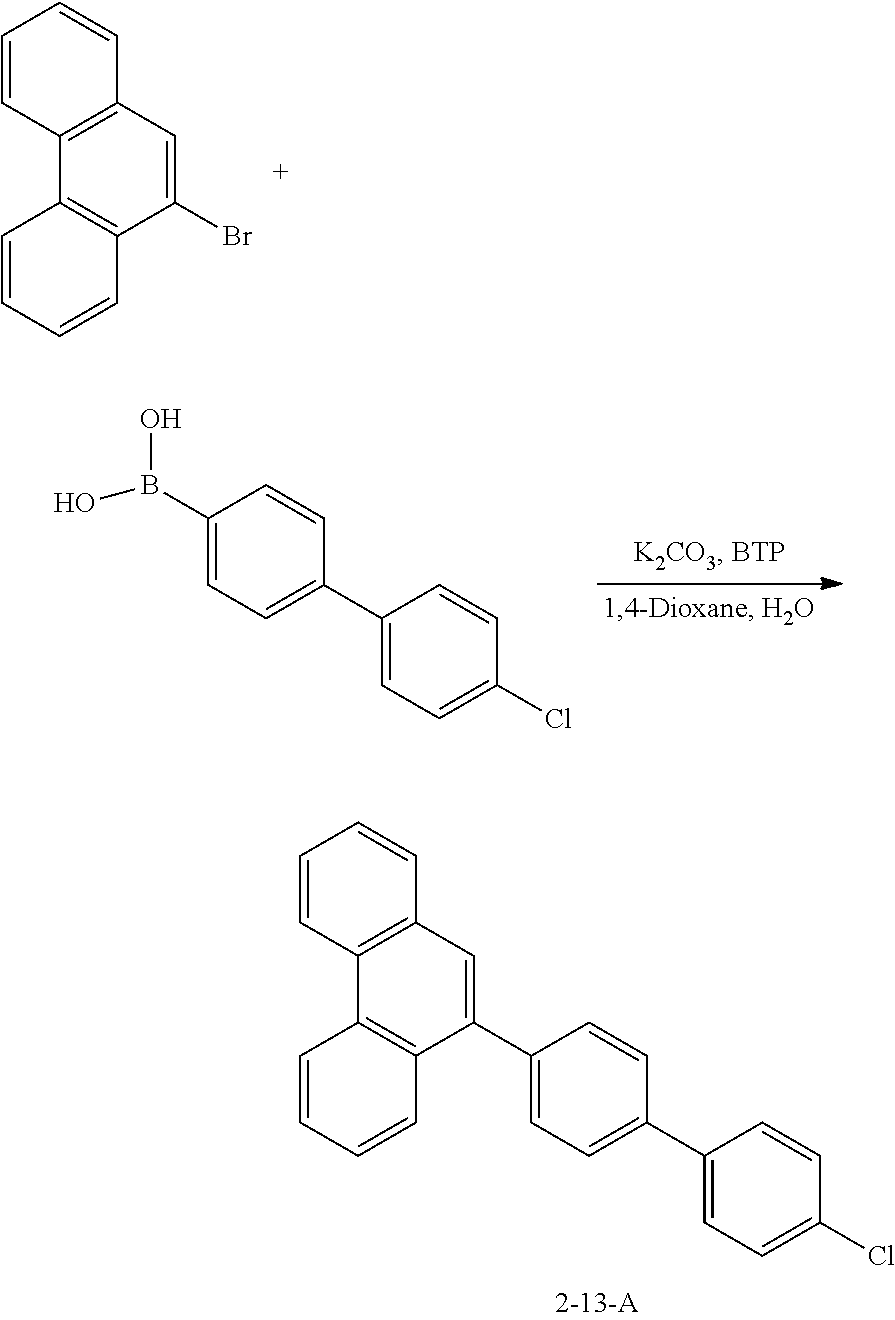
C1(Br)=CC2=C(C3=C1C=CC=C3)C=CC=C2.C1(C2=CC=C(B(O)O)C=C2)=CC=C(Cl)C=C1.C1(C2=CC=C(C3=CC4=C(C=CC=C4)C4=C3C=CC=C4)C=C2)=CC=C(Cl)C=C1
